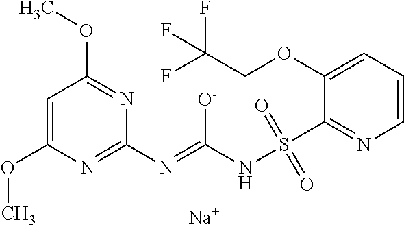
C1=C(OC)N=C(N=C(NS(C2=NC=CC=C2OCC(F)(F)F)(=O)=O)[O-])N=C1OC.[Na]
